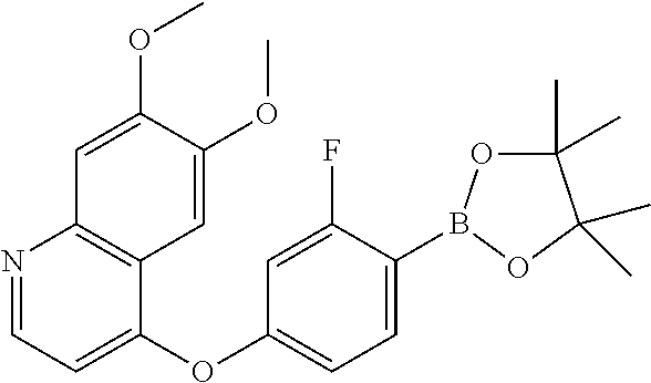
N1=CC=C(OC2=CC=C(B3OC(C)(C)C(C)(C)O3)C(F)=C2)C2=C1C=C(OC)C(OC)=C2
